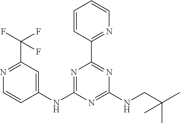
C1=CC(C2=NC(NCC(C)(C)C)=NC(NC3=CC(C(F)(F)F)=NC=C3)=N2)=NC=C1
